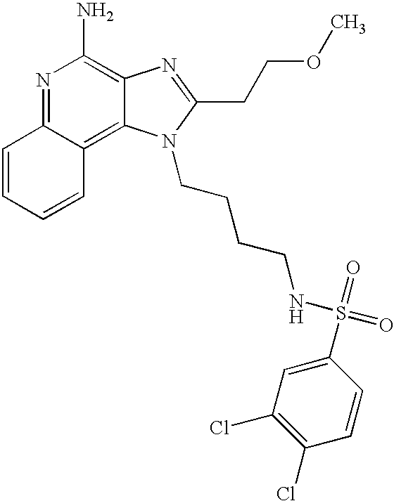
N1=C2C(=C3C(=C1N)N=C(CCOC)N3CCCCNS(=O)(=O)C1=CC(Cl)=C(Cl)C=C1)C=CC=C2
